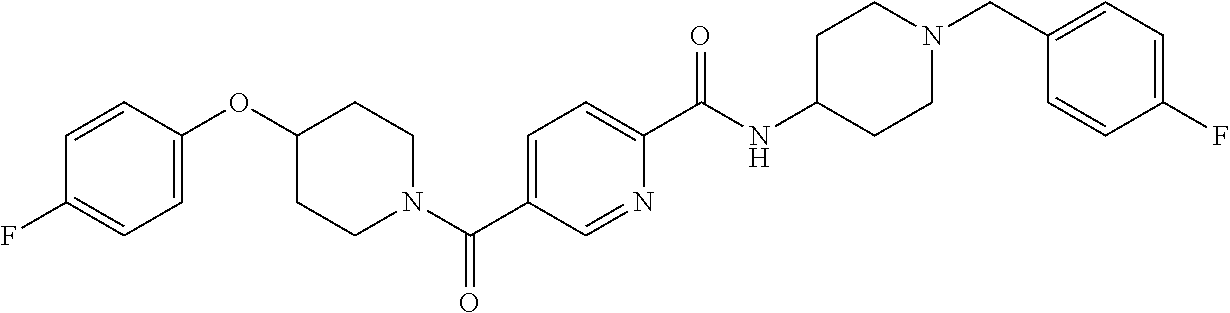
C1=C(OC2CCN(C(C3=CC=C(C(NC4CCN(CC5=CC=C(F)C=C5)CC4)=O)N=C3)=O)CC2)C=CC(F)=C1
